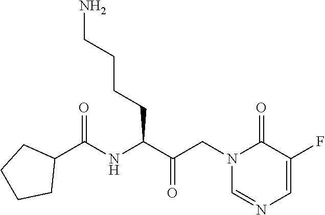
C1(C(NC(C(CN2C=NC=C(F)C2=O)=O)CCCCN)=O)CCCC1
